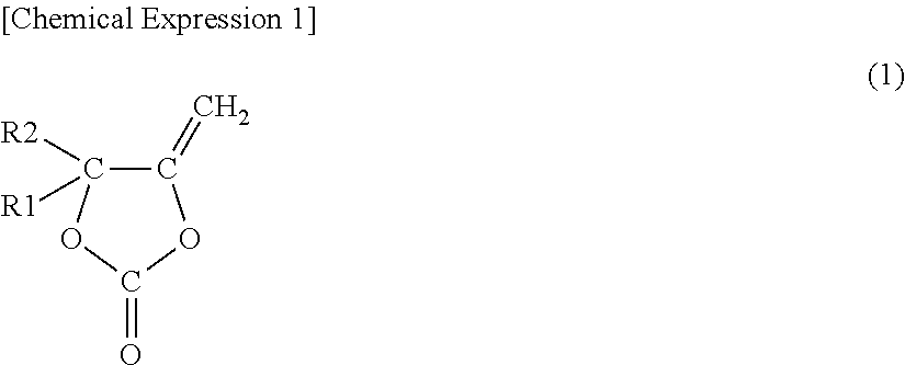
C1(=C)C([R1])([R2])OC(=O)O1
